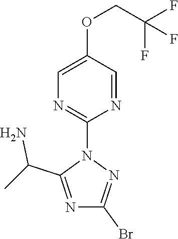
C1(Br)=NN(C2=NC=C(OCC(F)(F)F)C=N2)C(C(C)N)=N1
